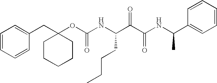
C1=CC=CC(CC2(OC(NC(C(C(NC(C3=CC=CC=C3)C)=O)=O)CCCC)=O)CCCCC2)=C1
